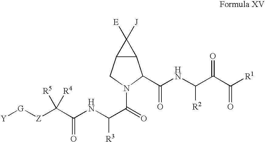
C12C(CN(C(=O)C(NC(=O)C([Z][G][Y])([R4])[R5])[R3])C1C(NC(C(C([R1])=O)=O)[R2])=O)C2([J])[E]
